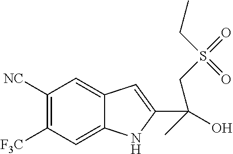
C1([NC])=C([F3C])C=C2C(=C1)C=C(C(O)(CS(=O)(=O)CC)C)N2
